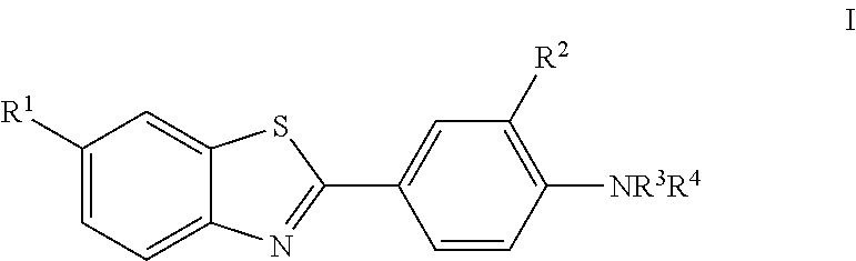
C1([R1])=CC=C2C(=C1)SC(C1=CC([R2])=C([NR3R4])C=C1)=N2
